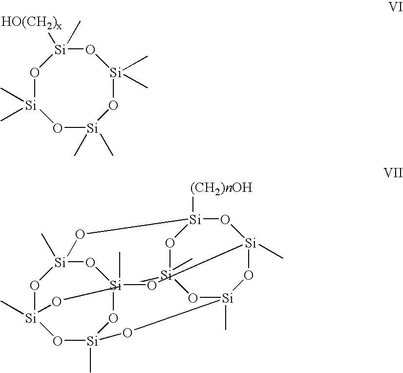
O1[Si](C)(C)O[Si](C)(C)O[Si](C)(C)O[Si]1(C)[HO(CH2)x].O1[Si]2(C)O[Si]3(C)O[Si]4(C)O[Si]1(C)O[Si]1([(CH2)nOH])O[Si](C)(O2)O[Si](C)(O3)O[Si](C)(O4)O1
